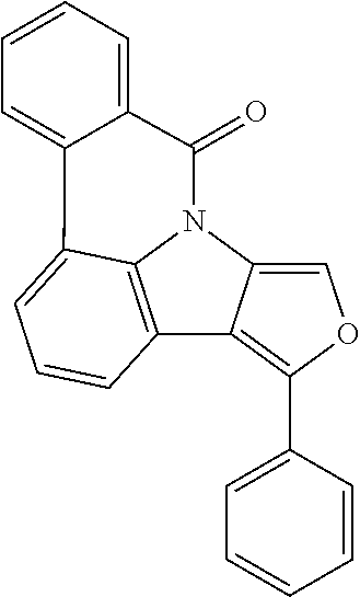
C12=C3N(C4=COC(C5=CC=CC=C5)=C14)C(=O)C1=CC=CC=C1C3=CC=C2
